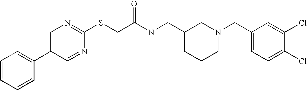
C1=CC=CC(C2=CN=C(SCC(NCC3CCCN(CC4=CC=C(Cl)C(Cl)=C4)C3)=O)N=C2)=C1
